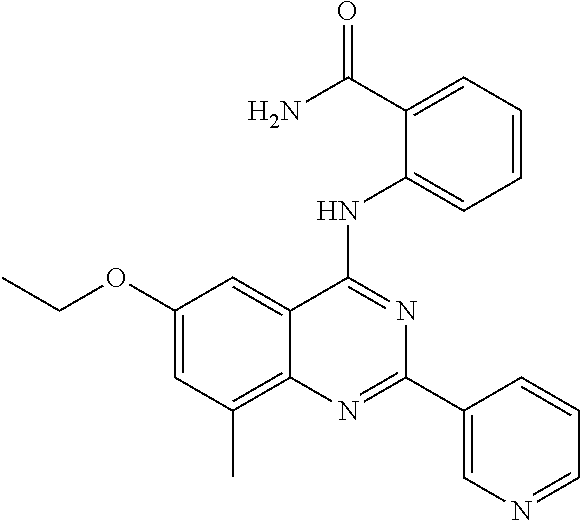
C1(OCC)=CC(C)=C2C(=C1)C(NC1=CC=CC=C1C(N)=O)=NC(C1=CN=CC=C1)=N2
